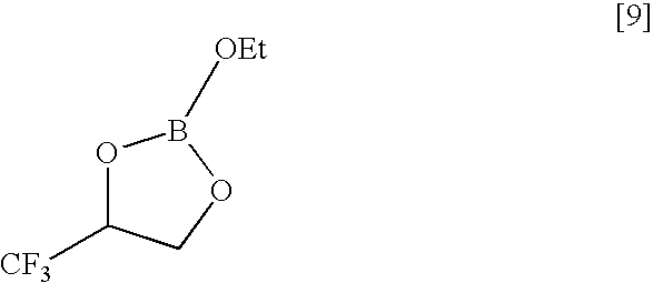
O1C([CF3])COB1[OEt]
